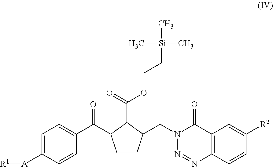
[A](C1=CC=C(C(=O)C2CCC(CN3N=NC4=C(C3=O)C=C([R2])C=C4)C2C(=O)OCC[Si](C)(C)C)C=C1)[R1]
